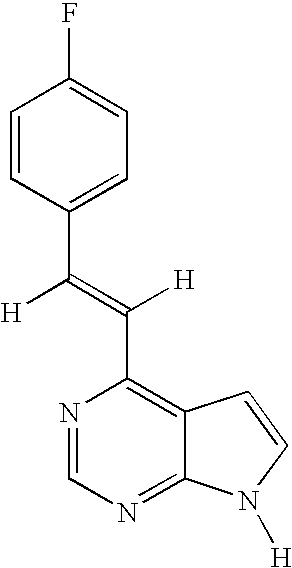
N1=CN=C2C(=C1C([H])=C([H])C1=CC=C(F)C=C1)C=CN2[H]
